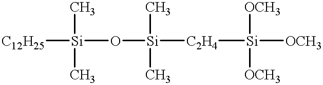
[Si](C)(C)(O[Si](C)(C)[C2H4][Si]([OCH3])([OCH3])[OCH3])[C12H25]
